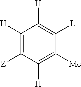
C1([H])=C([Me])C([L])=C([H])C([H])=C1[Z]
